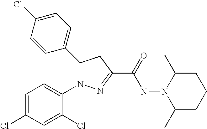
C1(C2N(C3=CC=C(Cl)C=C3Cl)N=C(C(=O)NN3C(C)CCCC3C)C2)=CC=C(Cl)C=C1
